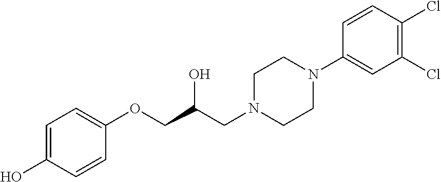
C1=CC(OCC(CN2CCN(C3=CC(Cl)=C(Cl)C=C3)CC2)O)=CC=C1O
